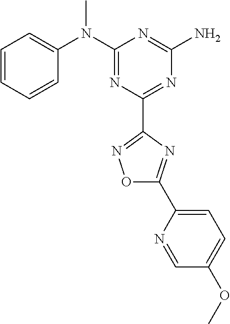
C1=CC=CC(N(C2=NC(C3=NOC(C4=CC=C(OC)C=N4)=N3)=NC(N)=N2)C)=C1
